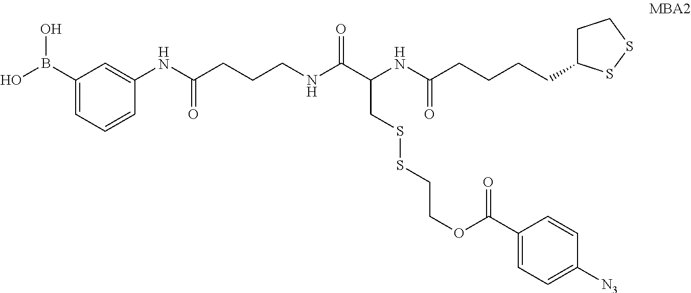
C1(B(O)O)=CC=CC(NC(CCCNC(C(NC(CCCCC2CCSS2)=O)CSSCCOC(=O)C2=CC=C([N3])C=C2)=O)=O)=C1
